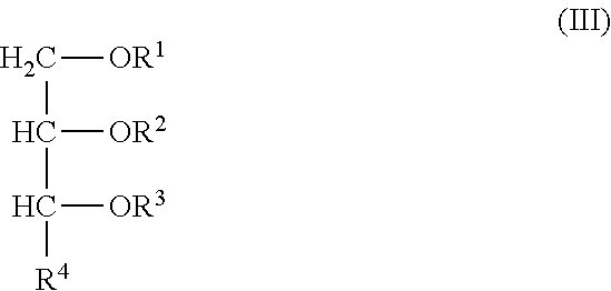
C(C([OR2])C([OR3])[R4])[OR1]
